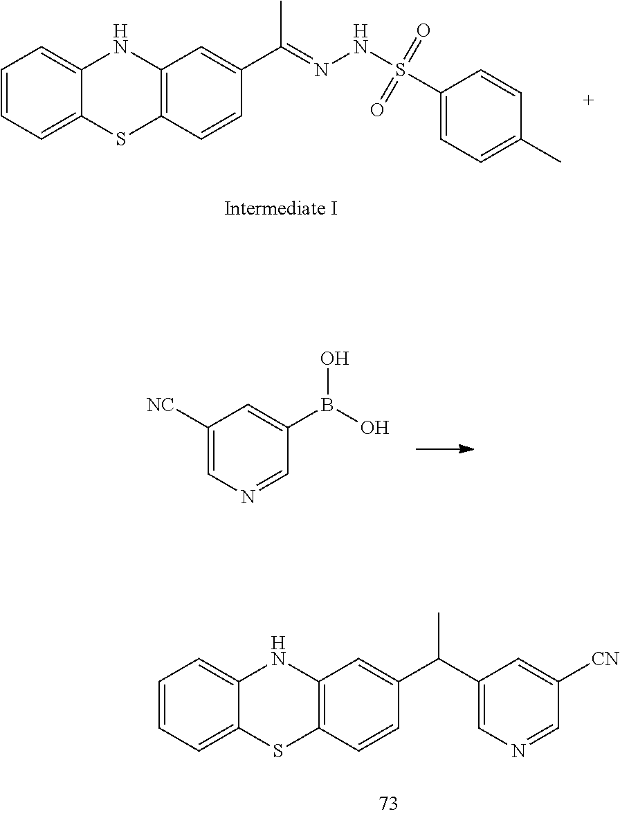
C1=CC=C2C(=C1)NC1=C(S2)C=CC(C(=NNS(=O)(=O)C2=CC=C(C)C=C2)C)=C1.C1(B(O)O)=CC([NC])=CN=C1.C1=CC=C2C(=C1)NC1=C(S2)C=CC(C(C2=CN=CC([CN])=C2)C)=C1
